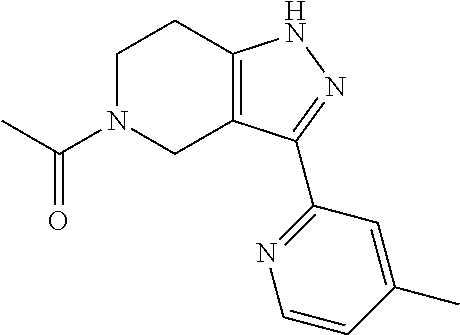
C1N(C(C)=O)CC2=C(C1)NN=C2C1=NC=CC(C)=C1
